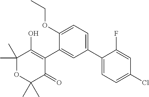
C1(C2=CC=C(OCC)C(C3=C(O)C(C)(C)OC(C)(C)C3=O)=C2)=CC=C(Cl)C=C1F
